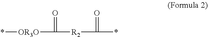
C(*)(=O)[R2]C(=O)[OR3O]*
